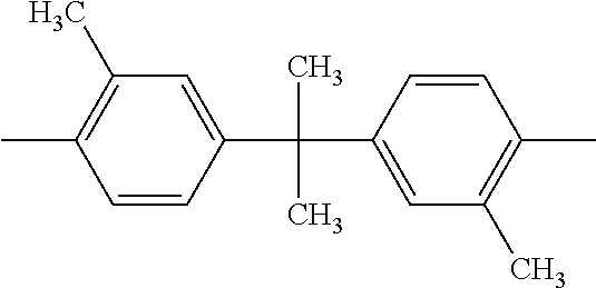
C1=CC(C(C2=CC(C)=C(C)C=C2)(C)C)=CC(C)=C1C
